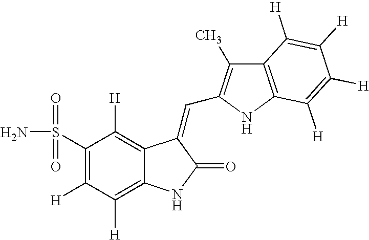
C1(S(=O)(=O)N)=C([H])C([H])=C2C(=C1[H])C(=CC1=C(C)C3=C(N1)C([H])=C([H])C([H])=C3[H])C(=O)N2
